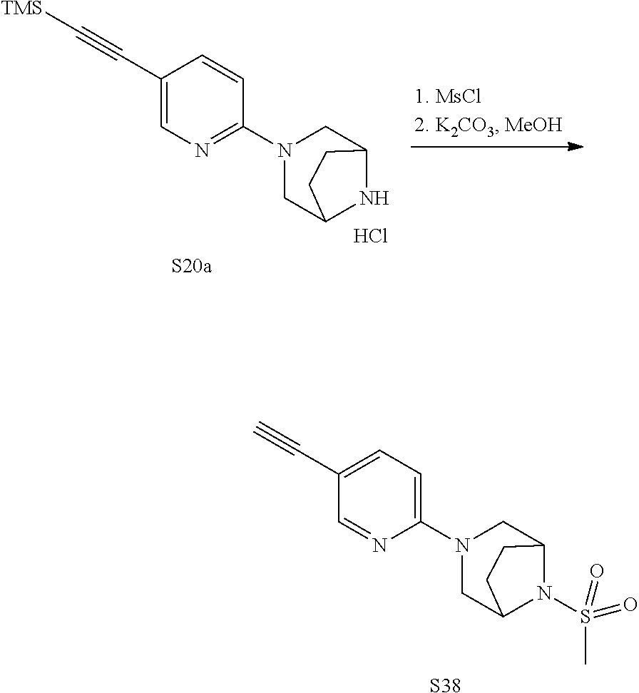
C1(C#C)=CC=C(N2CC3N(S(C)(=O)=O)C(C2)CC3)N=C1.[S38].C1(C#C[TMS])=CN=C(N2CC3NC(C2)CC3)C=C1.Cl.[S20a]
